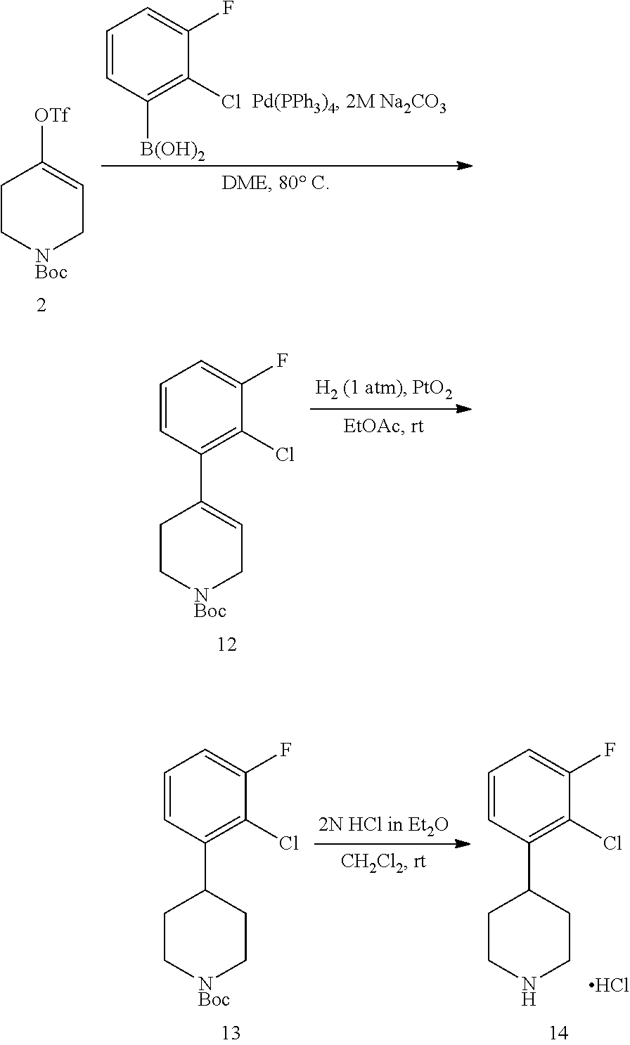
C1C[NBoc]CC=C1[OTf].C1=CC([B(OH)2])=C(Cl)C(F)=C1.C1C[NBoc]CC=C1C1=C(Cl)C(F)=CC=C1.C1C[NBoc]CCC1C1=C(Cl)C(F)=CC=C1.C1CNCCC1C1=C(Cl)C(F)=CC=C1.Cl
